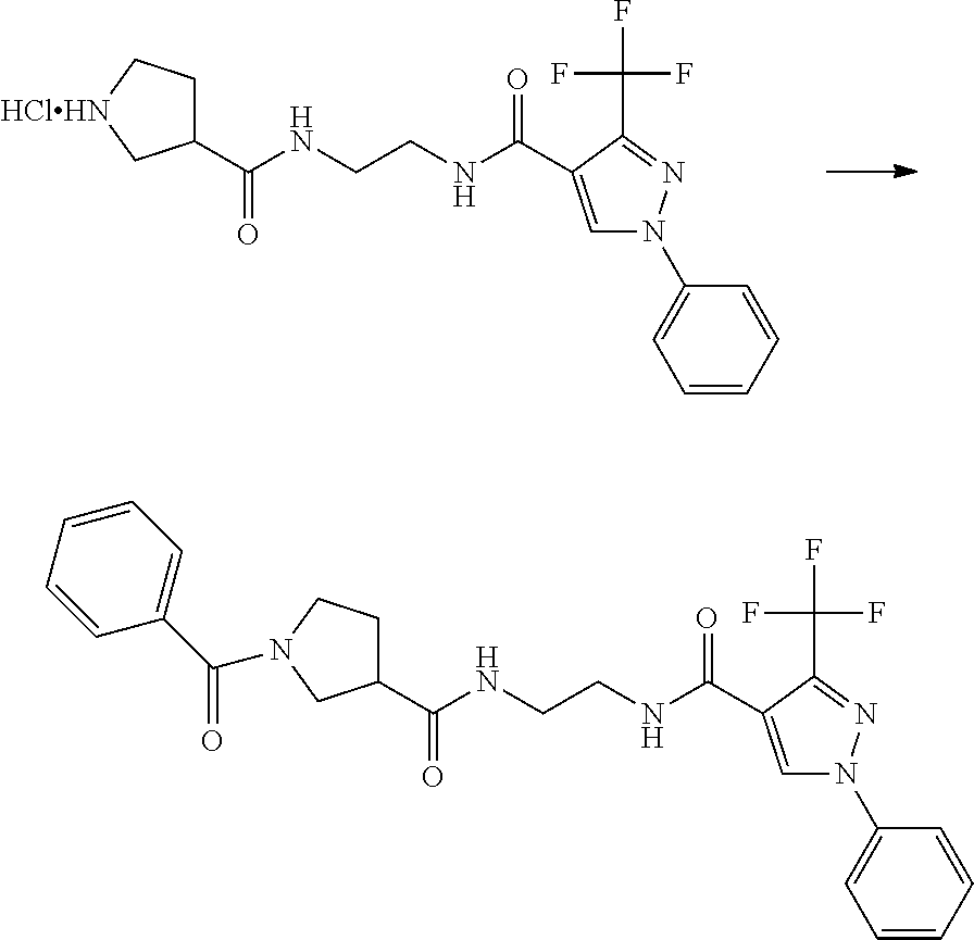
C1C(C(NCCNC(=O)C2=CN(C3=CC=CC=C3)N=C2C(F)(F)F)=O)C[HClHN]C1.C1C(C(NCCNC(=O)C2=CN(C3=CC=CC=C3)N=C2C(F)(F)F)=O)CN(C(C2=CC=CC=C2)=O)C1
